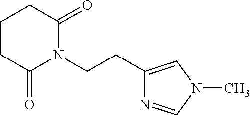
C1(CCN2C(=O)CCCC2=O)=CN(C)C=N1
